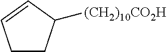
C1CC([(CH2)10CO2H])C=C1
